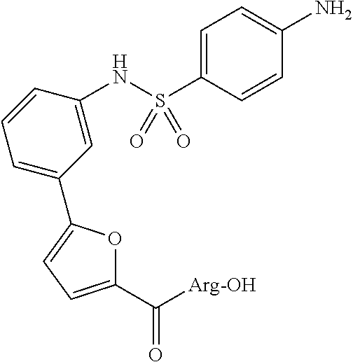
C1(C([Arg-OH])=O)=CC=C(C2=CC=CC(NS(C3=CC=C(N)C=C3)(=O)=O)=C2)O1
